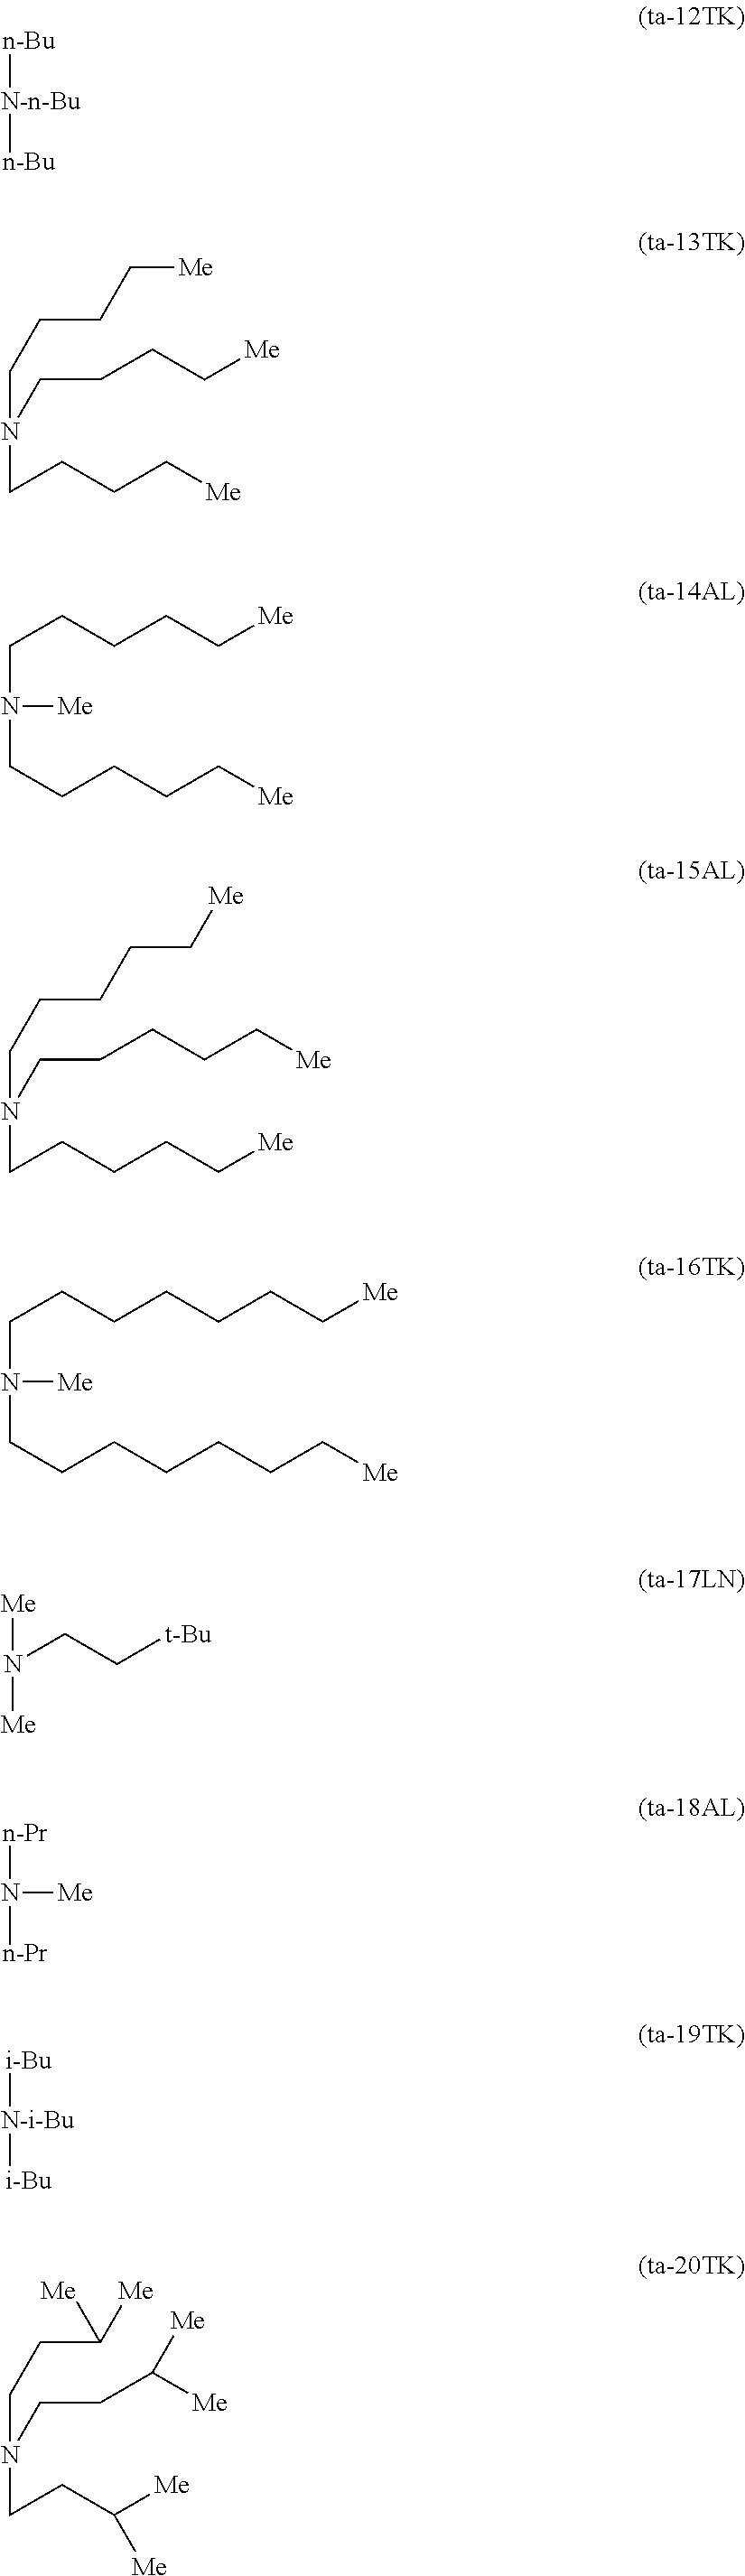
[n-Bu][N-n-Bu][n-Bu].C(N(CCCC[Me])CCCC[Me])CCC[Me].C(N([Me])CCCCC[Me])CCCC[Me].C(N(CCCCC[Me])CCCCC[Me])CCCC[Me].C(N([Me])CCCCCCC[Me])CCCCCC[Me].[Me]N(CC[t-Bu])[Me].[n-Pr]N([n-Pr])[Me].[i-Bu][N-i-Bu][i-Bu].C(N(CCC([Me])[Me])CCC([Me])[Me])CC([Me])[Me]
